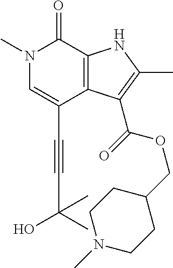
C(C1=CN(C)C(=O)C2=C1C(C(=O)OCC1CCN(C)CC1)=C(C)N2)#CC(O)(C)C
